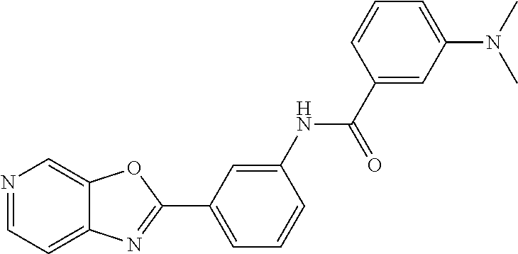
N1=CC=C2C(=C1)OC(C1=CC=CC(NC(C3=CC(N(C)C)=CC=C3)=O)=C1)=N2
